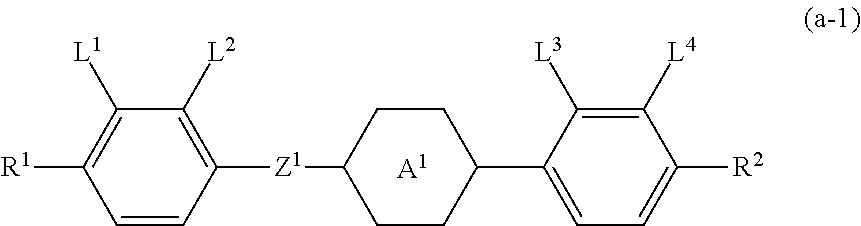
[R1]C1=C([L1])C([L2])=C([Z1]C2CCC(C3=CC=C([R2])C([L4])=C3[L3])CC2)C=C1.[A1]
